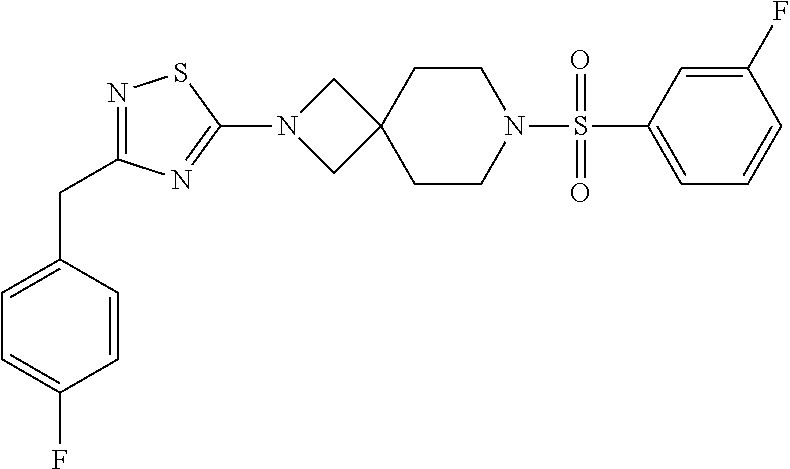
C1=C(S(N2CCC3(CC2)CN(C2=NC(CC4=CC=C(F)C=C4)=NS2)C3)(=O)=O)C=C(F)C=C1
